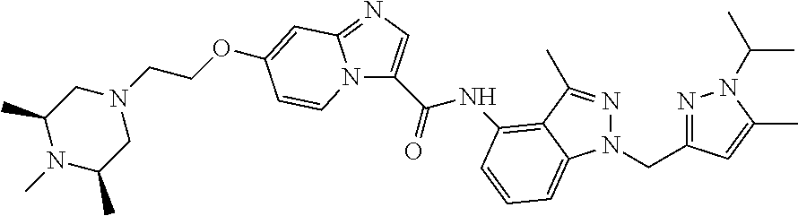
C1(C)N(C)C(C)CN(CCOC2=CC3=NC=C(C(=O)NC4=C5C(C)=NN(CC6=NN(C(C)C)C(C)=C6)C5=CC=C4)N3C=C2)C1
